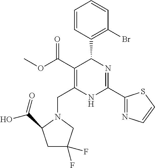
C1=CC(C2C(C(=O)OC)=C(CN3C(C(O)=O)CC(F)(F)C3)NC(C3=NC=CS3)=N2)=C(Br)C=C1
